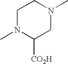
C1N(C)C([CO2H])CN(C)C1
